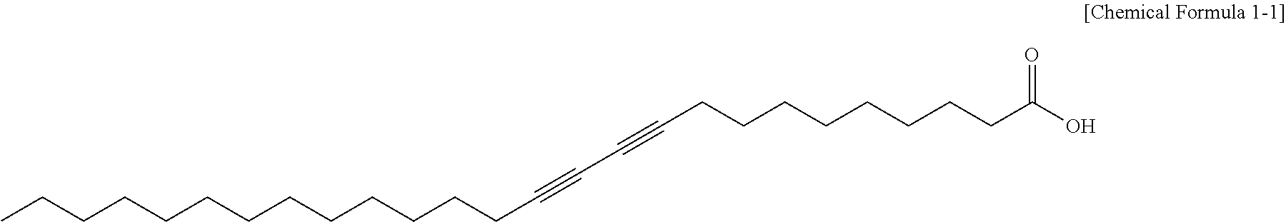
CCCCCCCCCCCCCC#CC#CCCCCCCCCC(O)=O
